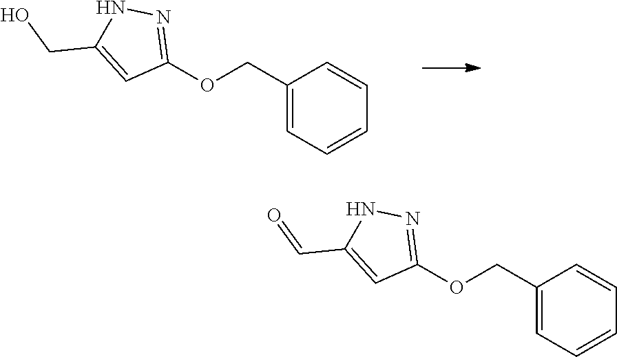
C1(COC2=NNC(CO)=C2)=CC=CC=C1.C1(COC2=NNC(C=O)=C2)=CC=CC=C1
